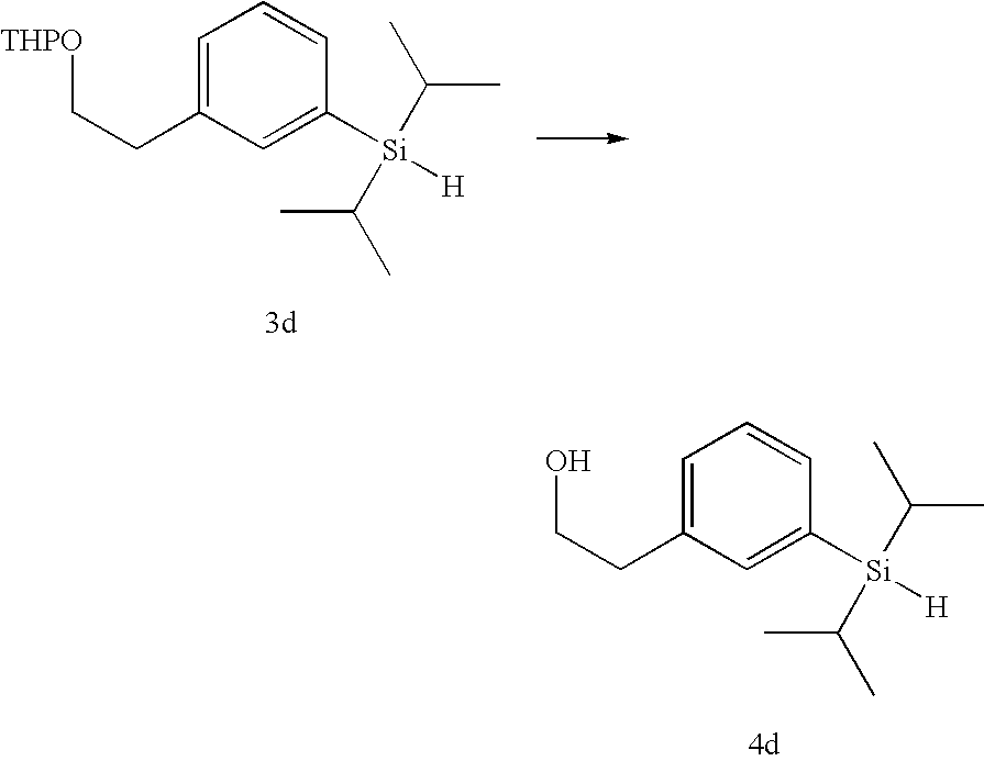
[THPO]CCC1=CC=CC([Si](C(C)C)(C(C)C)[H])=C1.OCCC1=CC=CC([Si](C(C)C)(C(C)C)[H])=C1
